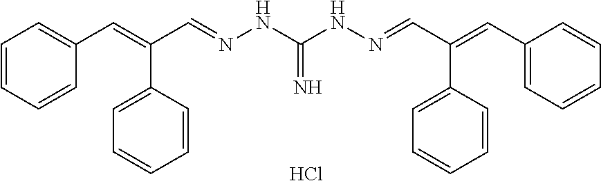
C(C=NNC(NN=CC(C1=CC=CC=C1)=CC1=CC=CC=C1)=N)(=CC1=CC=CC=C1)C1=CC=CC=C1.Cl
